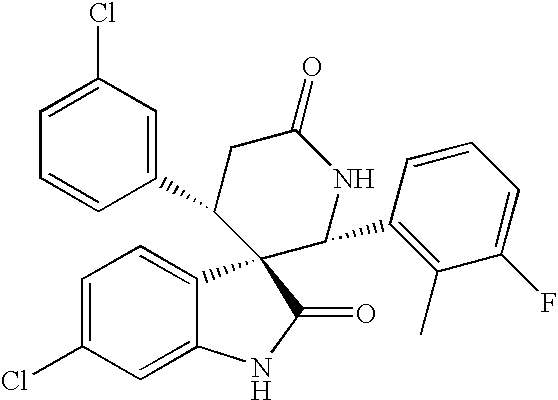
C1=C(Cl)C=C2C(=C1)C1(C(=O)N2)C(C2=CC(Cl)=CC=C2)CC(=O)NC1C1=C(C)C(F)=CC=C1
